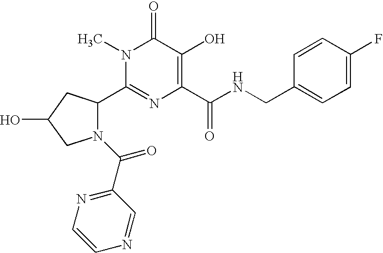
N1(C(=O)C2=NC=CN=C2)C(C2=NC(C(NCC3=CC=C(F)C=C3)=O)=C(O)C(=O)N2C)CC(O)C1
